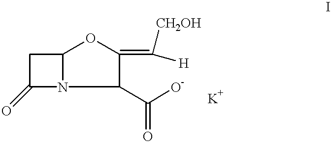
C12N(C(C([O-])=O)C(=C([H])[CH2OH])O1)C(=O)C2
